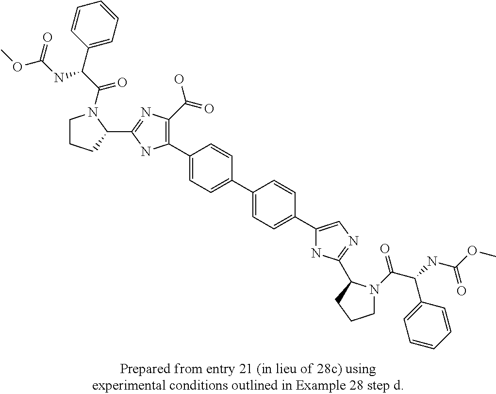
C1(C2=C(C(=O)O)N=C(C3N(C(C(C4=CC=CC=C4)NC(=O)OC)=O)CCC3)N2)=CC=C(C2=CC=C(C3=CN=C(C4N(C(C(C5=CC=CC=C5)NC(=O)OC)=O)CCC4)N3)C=C2)C=C1
